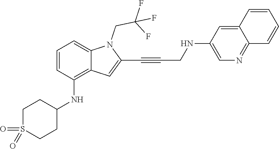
C(C#CC1=CC2=C(NC3CCS(=O)(=O)CC3)C=CC=C2N1CC(F)(F)F)NC1=CN=C2C(=C1)C=CC=C2
